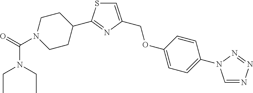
O=C(N1CCC(C2=NC(COC3=CC=C(N4C=NN=N4)C=C3)=CS2)CC1)N(CC)CC
